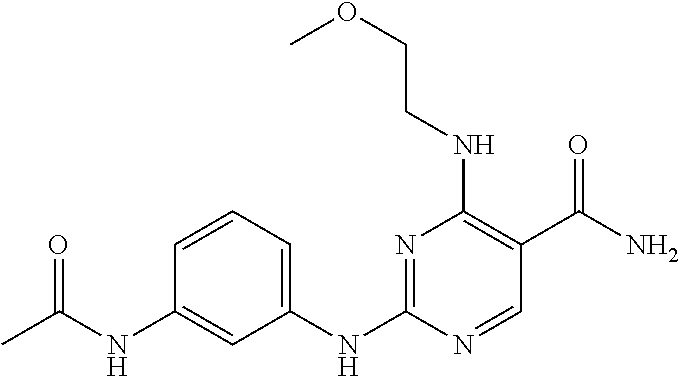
C1(NC2=NC(NCCOC)=C(C(N)=O)C=N2)=CC=CC(NC(C)=O)=C1
